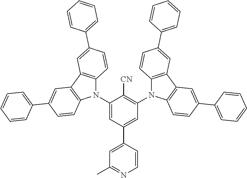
C1(N2C3=C(C4=C2C=CC(C2=CC=CC=C2)=C4)C=C(C2=CC=CC=C2)C=C3)=CC(C2=CC(C)=NC=C2)=CC(N2C3=C(C4=C2C=CC(C2=CC=CC=C2)=C4)C=C(C2=CC=CC=C2)C=C3)=C1[CN]
